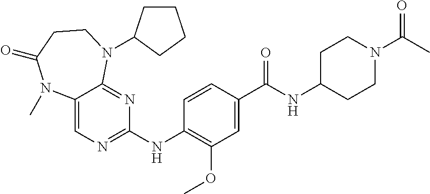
C1(NC2=NC=C3C(=N2)N(C2CCCC2)CCC(=O)N3C)=C(OC)C=C(C(NC2CCN(C(C)=O)CC2)=O)C=C1
